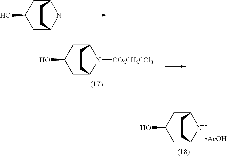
C1C(O)CC2N(C)C1CC2.C1C(O)CC2N([CO2CH2CCl3])C1CC2.C1C(O)CC2NC1CC2.[AcOH]
